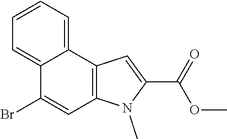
C12=C(C3=CC=CC=C3C(Br)=C1)C=C(C(=O)OC)N2C
